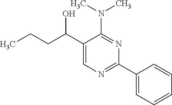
N(C1=NC(C2=CC=CC=C2)=NC=C1C(CCC)O)(C)C
